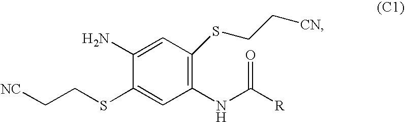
C1(N)=CC(SCC[CN])=C(NC([R])=O)C=C1SCC[NC]
